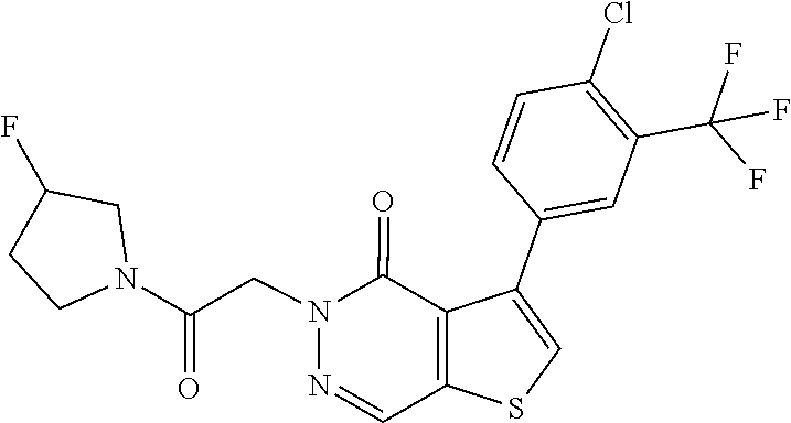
N1(CC(N2CCC(F)C2)=O)N=CC2=C(C(C3=CC(C(F)(F)F)=C(Cl)C=C3)=CS2)C1=O
